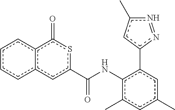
c1cccc2c(=O)sc(C(Nc3c(-c4n=nc(C)c4)cc(C)cc3C)=O)cc12
